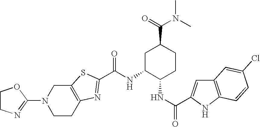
C1CC2=C(CN1C1=NCCO1)SC(C(NC1C(NC(=O)C3=CC4=C(N3)C=CC(Cl)=C4)CCC(C(=O)N(C)C)C1)=O)=N2
